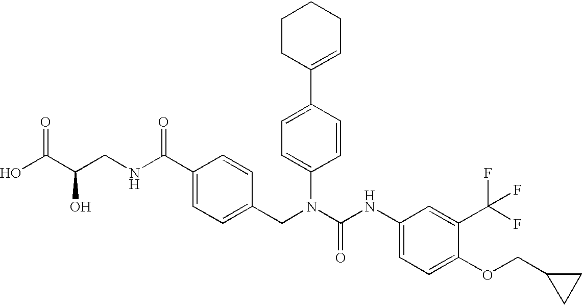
OC(C(CNC(C1=CC=C(CN(C(NC2=CC=C(OCC3CC3)C(C(F)(F)F)=C2)=O)C2=CC=C(C3=CCCCC3)C=C2)C=C1)=O)O)=O
